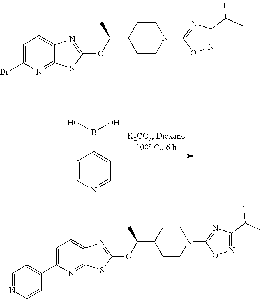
C1=C(Br)N=C2C(=C1)N=C(OC(C1CCN(C3=NC(C(C)C)=NO3)CC1)C)S2.C1=CN=CC=C1B(O)O.C1=C(C2=CC=NC=C2)N=C2C(=C1)N=C(OC(C1CCN(C3=NC(C(C)C)=NO3)CC1)C)S2
